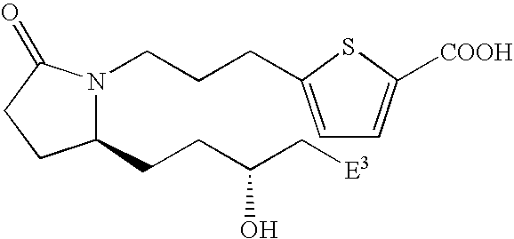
N1(CCCC2=CC=C([COOH])S2)C(CCC(C[E3])O)CCC1=O
